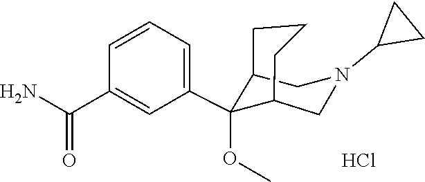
C1(OC)(C2=CC=CC(C(N)=O)=C2)C2CCCC1CN(C1CC1)C2.Cl
